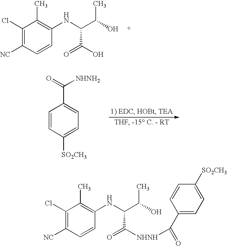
C1(Cl)=C([NC])C=CC(NC(C(O)C)C(=O)O)=C1C.C1=CC([SO2CH3])=CC=C1C(=O)[NHNH2].C1(Cl)=C([NC])C=CC(NC(C(O)C)C(=O)[NHNH]C(=O)C2=CC=C([SO2CH3])C=C2)=C1C
